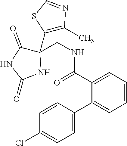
C1(Cl)=CC=C(C2=CC=CC=C2C(NCC2(C3=C(C)N=CS3)C(=O)NC(=O)N2)=O)C=C1
